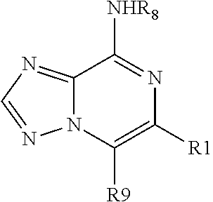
N12C(=NC=N1)C([NHR8])=NC([R1])=C2[R9]
